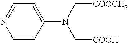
C1=NC=CC(N(C[COOH])C[COOCH3])=C1
